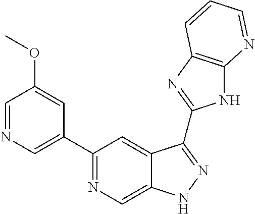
C1(C2=NC=C3C(=C2)C(C2=NC4=C(N2)N=CC=C4)=NN3)=CN=CC(OC)=C1
